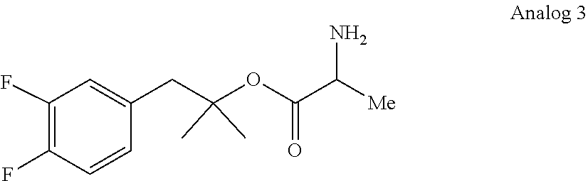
C(=O)(OC(CC1=CC(F)=C(F)C=C1)(C)C)C(N)[Me]
